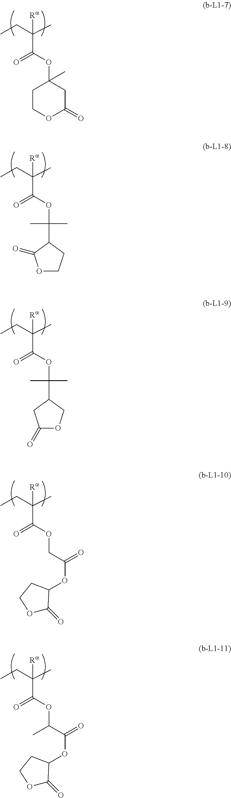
C1(OC(=O)C([Ra])(CC)C)(C)CCOC(=O)C1.O1CCC(C(OC(=O)C([Ra])(CC)C)(C)C)C1=O.C1(=O)OCC(C(OC(=O)C([Ra])(CC)C)(C)C)C1.O(C(=O)C([Ra])(CC)C)CC(OC1C(=O)OCC1)=O.O(C(=O)C([Ra])(CC)C)C(C(OC1C(=O)OCC1)=O)C
